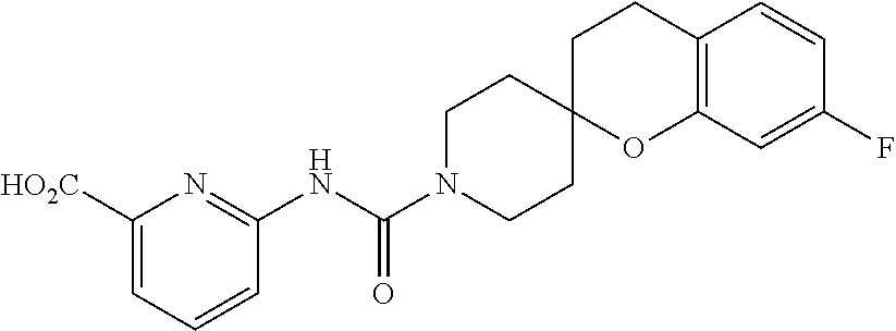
C1([HO2C])=CC=CC(NC(N2CCC3(CC2)OC2=C(CC3)C=CC(F)=C2)=O)=N1
